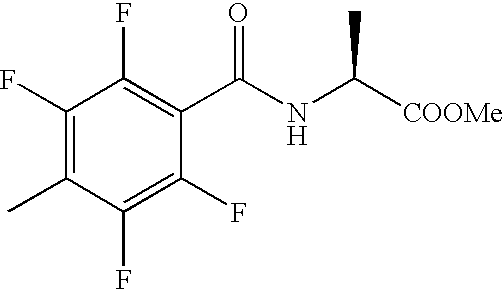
C1(F)=C(F)C(C)=C(F)C(F)=C1C(NC([COOMe])C)=O
